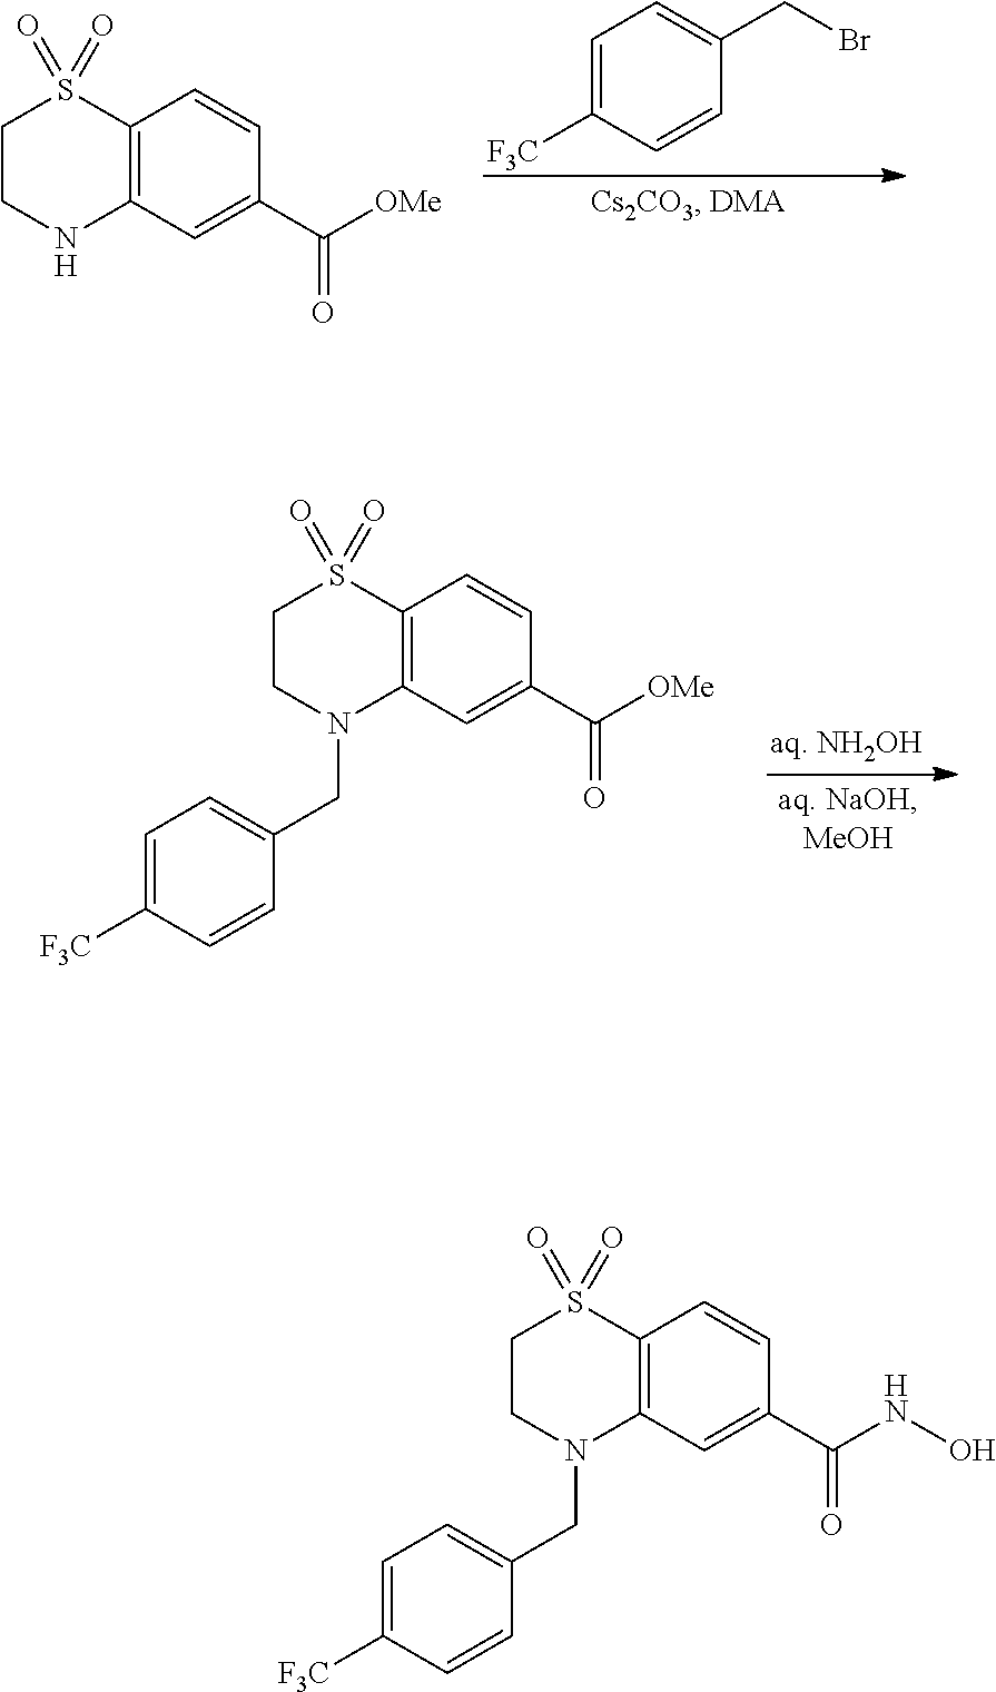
C1=C(C([OMe])=O)C=CC2=C1N(CC1=CC=C([F3C])C=C1)CCS2(=O)=O.C1=C(C([OMe])=O)C=CC2=C1NCCS2(=O)=O.C1=C([F3C])C=CC(CBr)=C1.C1=C(C(NO)=O)C=CC2=C1N(CC1=CC=C([F3C])C=C1)CCS2(=O)=O
